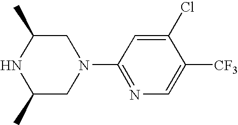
N1(C2=NC=C([CF3])C(Cl)=C2)CC(C)NC(C)C1
